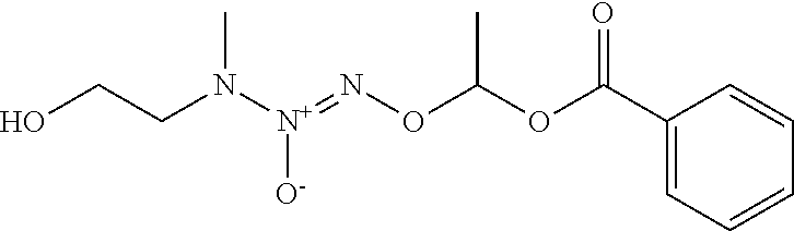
C1(C(OC(ON=[N+](N(CCO)C)[O-])C)=O)=CC=CC=C1
